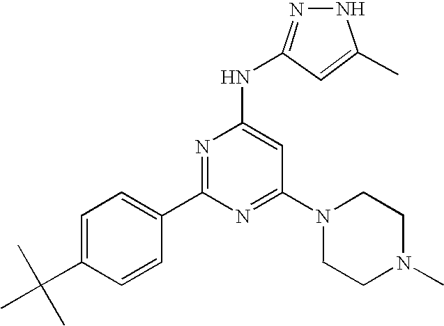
C1(C2=NC(NC3=NNC(C)=C3)=CC(N3CCN(C)CC3)=N2)=CC=C(C(C)(C)C)C=C1
